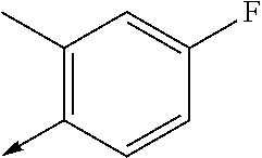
C1(C)=C(->C)C=CC(F)=C1
